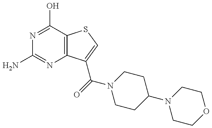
NC1=NC2=C(C(O)=N1)SC=C2C(=O)N1CCC(N2CCOCC2)CC1
